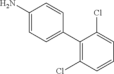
C1(N)=CC=C(C2=C(Cl)C=CC=C2Cl)C=C1
